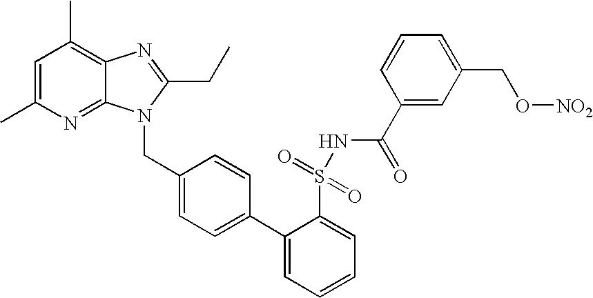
C1=C(C)N=C2C(=C1C)N=C(CC)N2CC1=CC=C(C2=CC=CC=C2S(=O)(=O)NC(C2=CC(CO[NO2])=CC=C2)=O)C=C1
